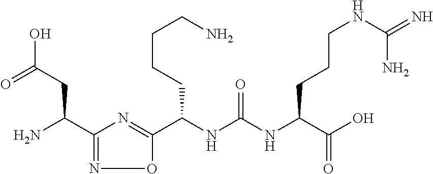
C(NC(NC(C(O)=O)CCCNC(N)=N)=O)(C1=NC(C(N)CC(O)=O)=NO1)CCCCN
